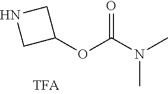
C1C(OC(=O)N(C)C)CN1
